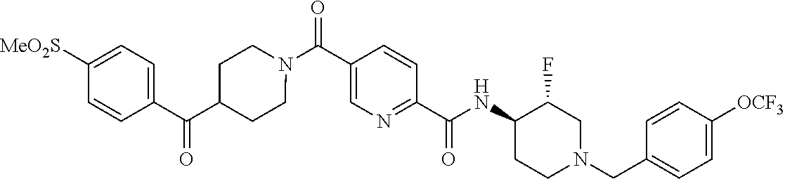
N(C(C1=NC=C(C(=O)N2CCC(C(=O)C3=CC=C([SO2Me])C=C3)CC2)C=C1)=O)C1CCN(CC2=CC=C([OCF3])C=C2)CC1F
